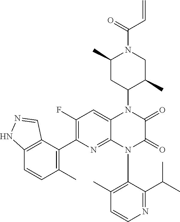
C12=C(C(C3=C(F)C=C4C(=N3)N(C3=C(C)C=CN=C3C(C)C)C(=O)C(=O)N4C3C(C)CN(C(=O)C=C)C(C)C3)=C(C)C=C1)C=NN2
